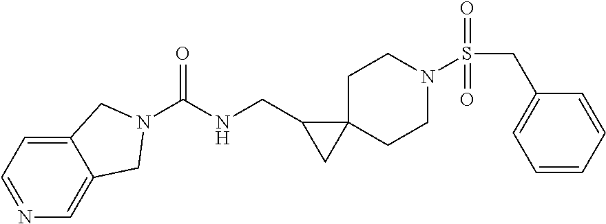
C1C2(CCN(S(CC3=CC=CC=C3)(=O)=O)C1)C(CNC(=O)N1CC3=CN=CC=C3C1)C2
